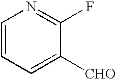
C1=CC=C([CHO])C(F)=N1
